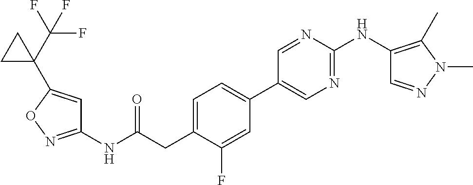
C1=C(CC(NC2=NOC(C3(C(F)(F)F)CC3)=C2)=O)C(F)=CC(C2=CN=C(NC3=C(C)N(C)N=C3)N=C2)=C1
